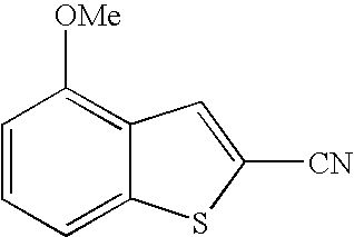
C1=CC=C2C(=C1[OMe])C=C([CN])S2
